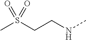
CS(CCNC)(=O)=O
